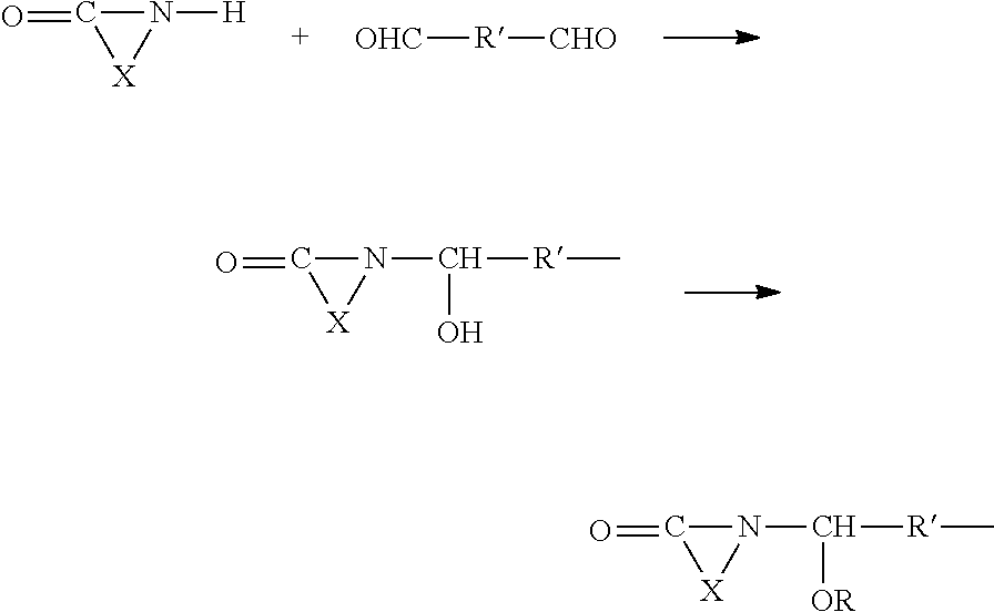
O=C1N([H])[X]1.[OHC][R][CHO].O=C1N(C([R]C)O)[X]1.O=C1N(C([R]C)[OR])[X]1
